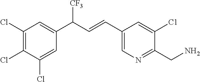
C1(Cl)=C(Cl)C(Cl)=CC(C(C=CC2=CN=C(CN)C([C1])=C2)[CF3])=C1
